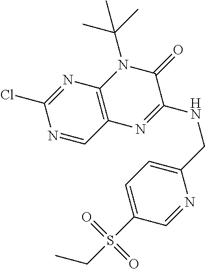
N1=C(Cl)N=CC2=C1N(C(C)(C)C)C(=O)C(NCC1=CC=C(S(CC)(=O)=O)C=N1)=N2
